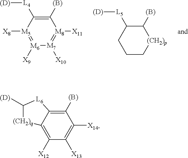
[M5]1([X8])=[M6]([X9])[M7]([X10])=[M8]([X11])C([(B)])=C1[L4][(D)].C1CC[(CH2)p]C([(B)])C1[L5][(D)].C12=C([X12])C([X13])=C([X14])C([(B)])=C1[L6]C([(D)])[(CH2)q]2
